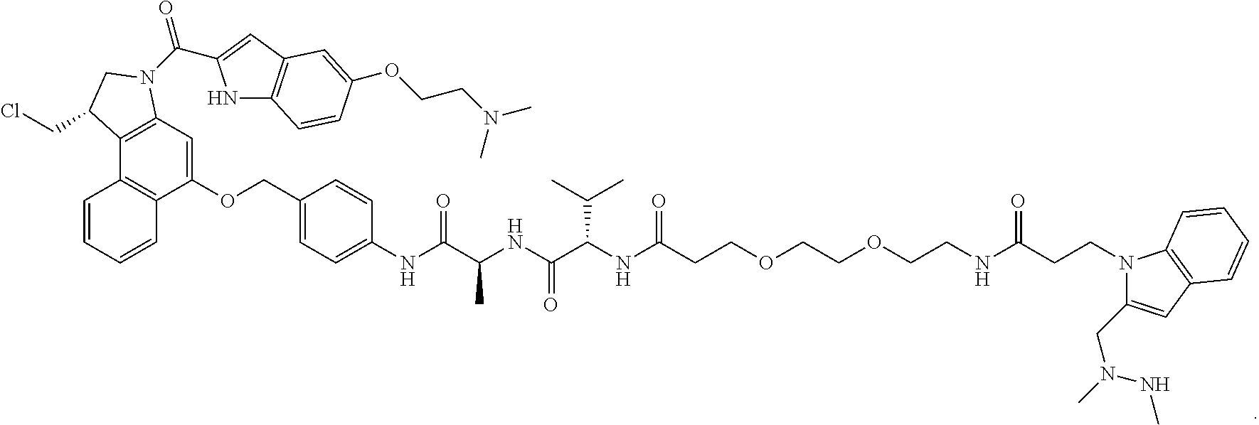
C12=C(C=C(OCC3=CC=C(NC(C(NC(C(NC(CCOCCOCCNC(CCN4C(CN(NC)C)=CC5=C4C=CC=C5)=O)=O)C(C)C)=O)C)=O)C=C3)C3=C1C=CC=C3)N(C(=O)C1=CC3=C(N1)C=CC(OCCN(C)C)=C3)CC2CCl
